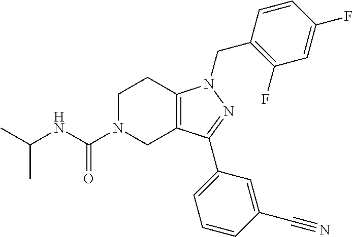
C1N(C(NC(C)C)=O)CC2=C(C1)N(CC1=C(F)C=C(F)C=C1)N=C2C1=CC=CC(C#N)=C1
